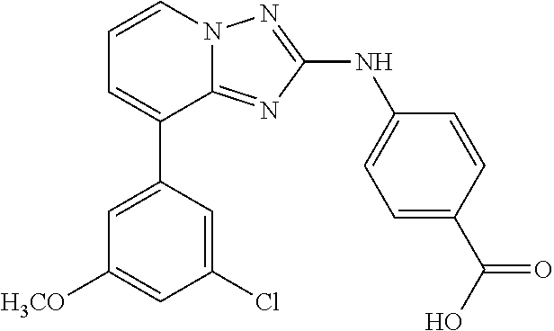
C1=C(C2=CC=CN3C2=NC(NC2=CC=C(C(O)=O)C=C2)=N3)C=C(Cl)C=C1[H3CO]
